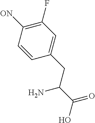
C1(F)=C([ON])C=CC(CC(C(O)=O)N)=C1
